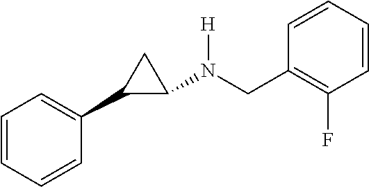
C1=CC=CC(C2C(N(CC3=C(F)C=CC=C3)[H])C2)=C1
